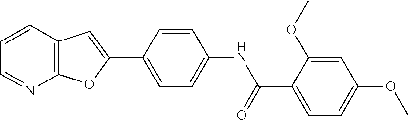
C1=CC2=C(N=C1)OC(C1=CC=C(NC(=O)C3=CC=C(OC)C=C3OC)C=C1)=C2
